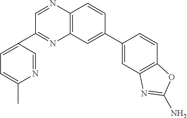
C12=C(C=C(C3=CC4=C(C=C3)OC(N)=N4)C=C1)N=C(C1=CC=C(C)N=C1)C=N2
